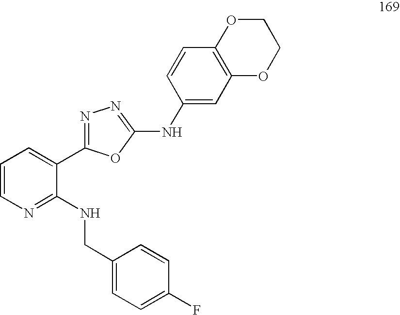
C1=CN=C(NCC2=CC=C(F)C=C2)C(C2=NN=C(NC3=CC4=C(C=C3)OCCO4)O2)=C1
